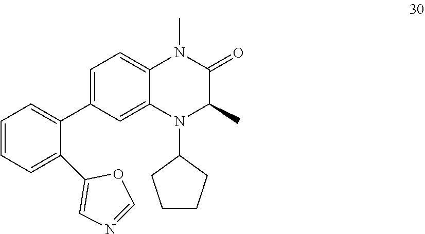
C1=C(C2=CC=CC=C2C2=CN=CO2)C=C2C(=C1)N(C)C(=O)C(C)N2C1CCCC1
